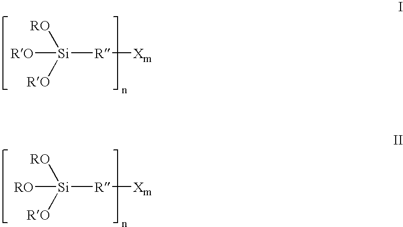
[RO][Si]([RO])([RO])[R][Xm].[RO][Si]([RO])([RO])[R][Xm]
